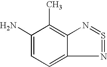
C1=C(N)C(C)=C2C(=C1)N=S=N2
